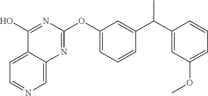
C12=CC=NC=C1N=C(OC1=CC=CC(C(C3=CC(OC)=CC=C3)C)=C1)N=C2O
